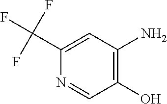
C1(C(F)(F)F)=CC(N)=C(O)C=N1
